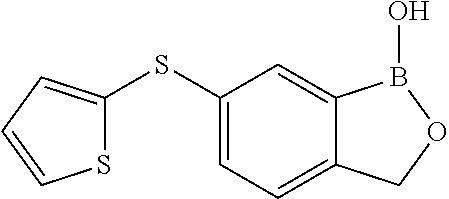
S(C1=CC=C2C(=C1)B(O)OC2)C1=CC=CS1
